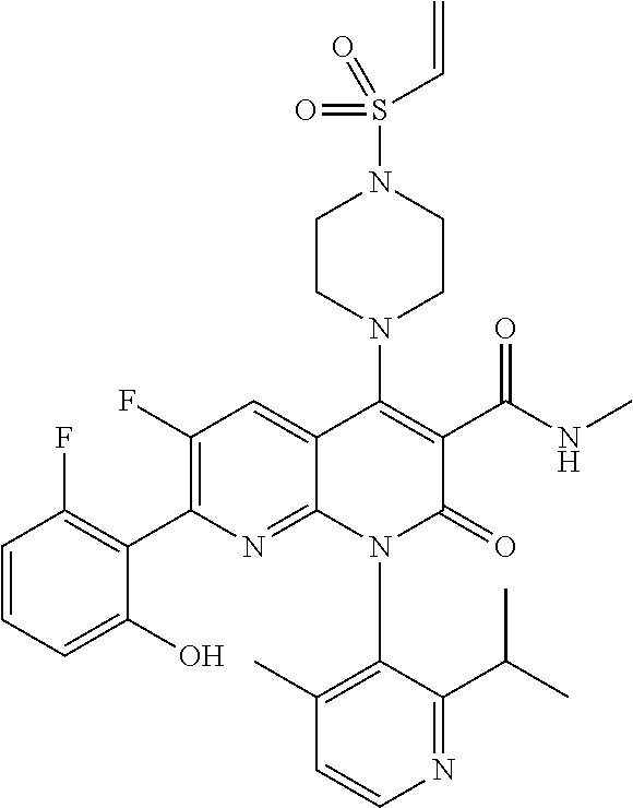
C1=CN=C(C(C)C)C(N2C(=O)C(C(NC)=O)=C(N3CCN(S(C=C)(=O)=O)CC3)C3=CC(F)=C(C4=C(F)C=CC=C4O)N=C23)=C1C
